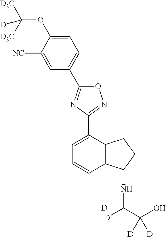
C1([NC])=CC(C2=NC(C3=CC=CC4=C3CCC4NC(C(O)([D])[D])([D])[D])=NO2)=CC=C1OC([D3C])([D3C])[D]
